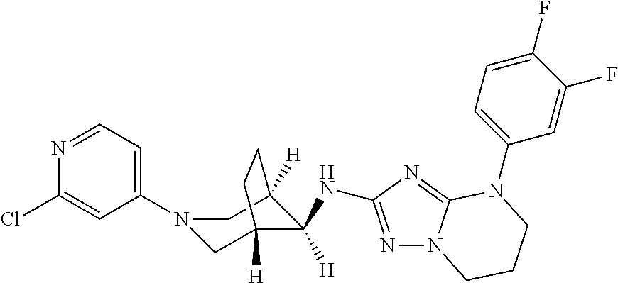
C1(N2CC3([H])C([H])(NC4=NN5C(=N4)N(C4=CC=C(F)C(F)=C4)CCC5)C([H])(C2)CC3)=CC=NC(Cl)=C1
